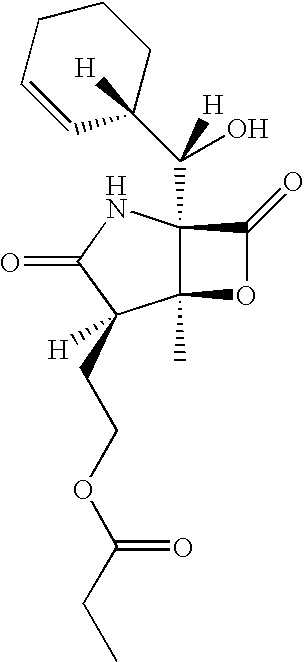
C12(C)C(C(C3([H])CCCC=C3)(O)[H])(NC(=O)C1(CCOC(CC)=O)[H])C(=O)O2
